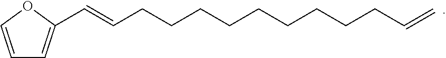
C1=COC(C=CCCCCCCCCCC=C)=C1
